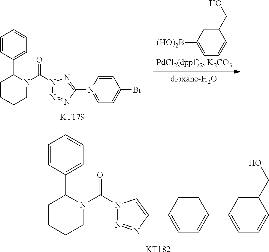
C1=CC(C2CCCCN2C(N2N=NC(N3=CC=C(Br)C=C3)=N2)=O)=CC=C1.[KT179].C1(CO)=CC([(HO)2B])=CC=C1.C1=CC(C2CCCCN2C(N2N=NC(C3=CC=C(C4=CC=CC(CO)=C4)C=C3)=C2)=O)=CC=C1.[KT182]
